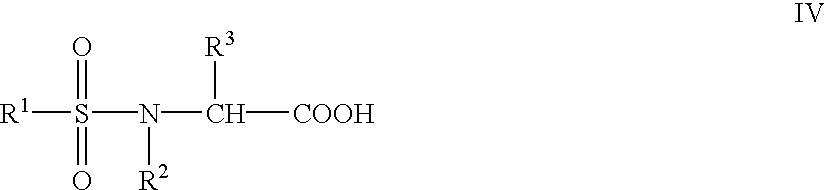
[R1]S(=O)(=O)N([R2])C([R3])[COOH]
